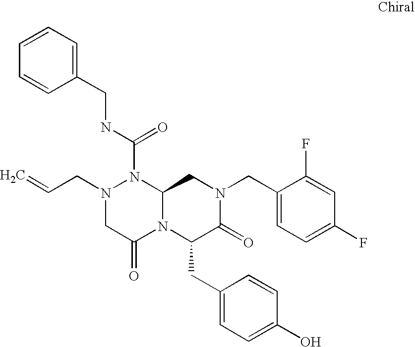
C1=CC=C(CNC(N2N(CC=C)CC(=O)N3C2CN(CC2=CC=C(F)C=C2F)C(=O)C3CC2=CC=C(O)C=C2)=O)C=C1
